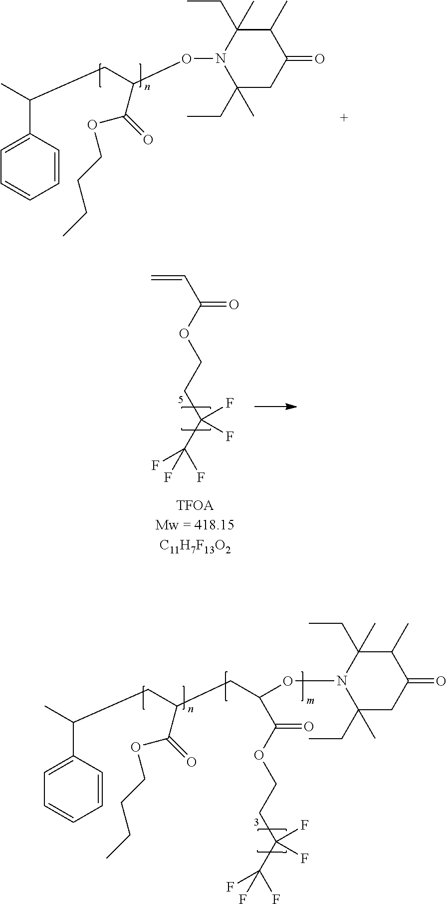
C1=CC(C(C)CC(ON2C(CC)(C)CC(=O)C(C)C2(CC)C)C(=O)OCCCC)=CC=C1.C=CC(OCCC(C(F)(F)F)(F)F)=O.C1=CC(C(C)CC(CC(ON2C(CC)(C)CC(=O)C(C)C2(CC)C)C(OCCC(C(F)(F)F)(F)F)=O)C(=O)OCCCC)=CC=C1
